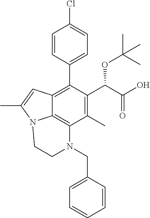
C1=CC(C2=C3C4=C(C(C)=C2C(C(=O)O)OC(C)(C)C)N(CC2=CC=CC=C2)CCN4C(C)=C3)=CC=C1Cl
